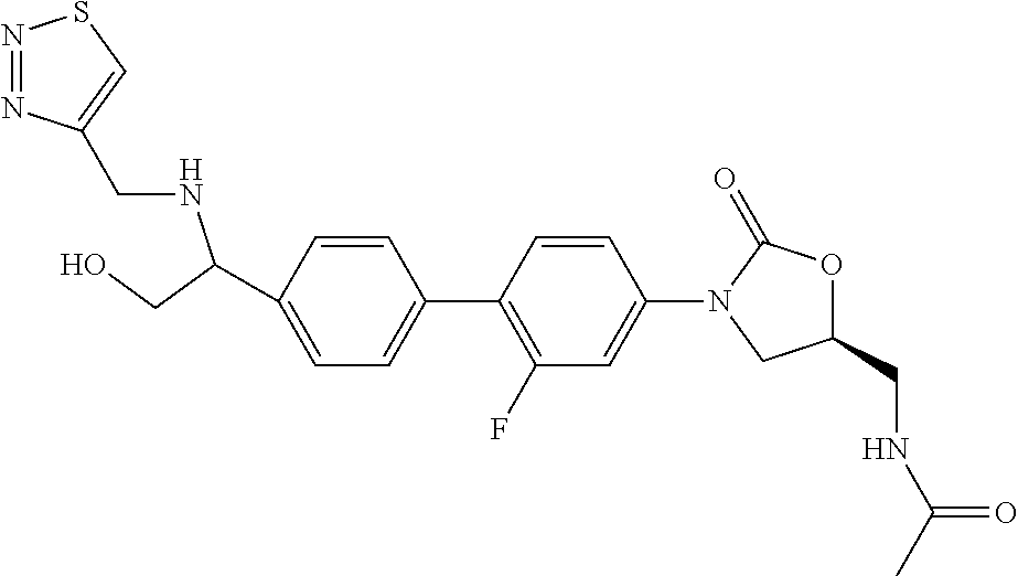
C1=C(C(NCC2=CSN=N2)CO)C=CC(C2=C(F)C=C(N3CC(CNC(C)=O)OC3=O)C=C2)=C1
